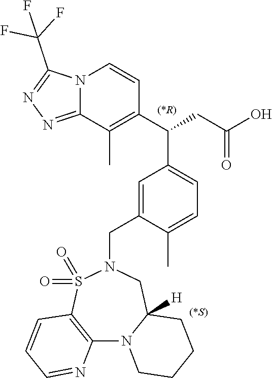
C12=C(S(=O)(=O)N(CC3=CC(C(C4=C(C)C5=NN=C(C(F)(F)F)N5C=C4)CC(O)=O)=CC=C3C)CC3([H])N1CCCC3)C=CC=N2.[(*S)]
